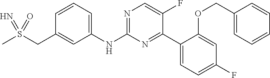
C1(NC2=NC=C(F)C(C3=CC=C(F)C=C3OCC3=CC=CC=C3)=N2)=CC=CC(CS(C)(=N)=O)=C1
